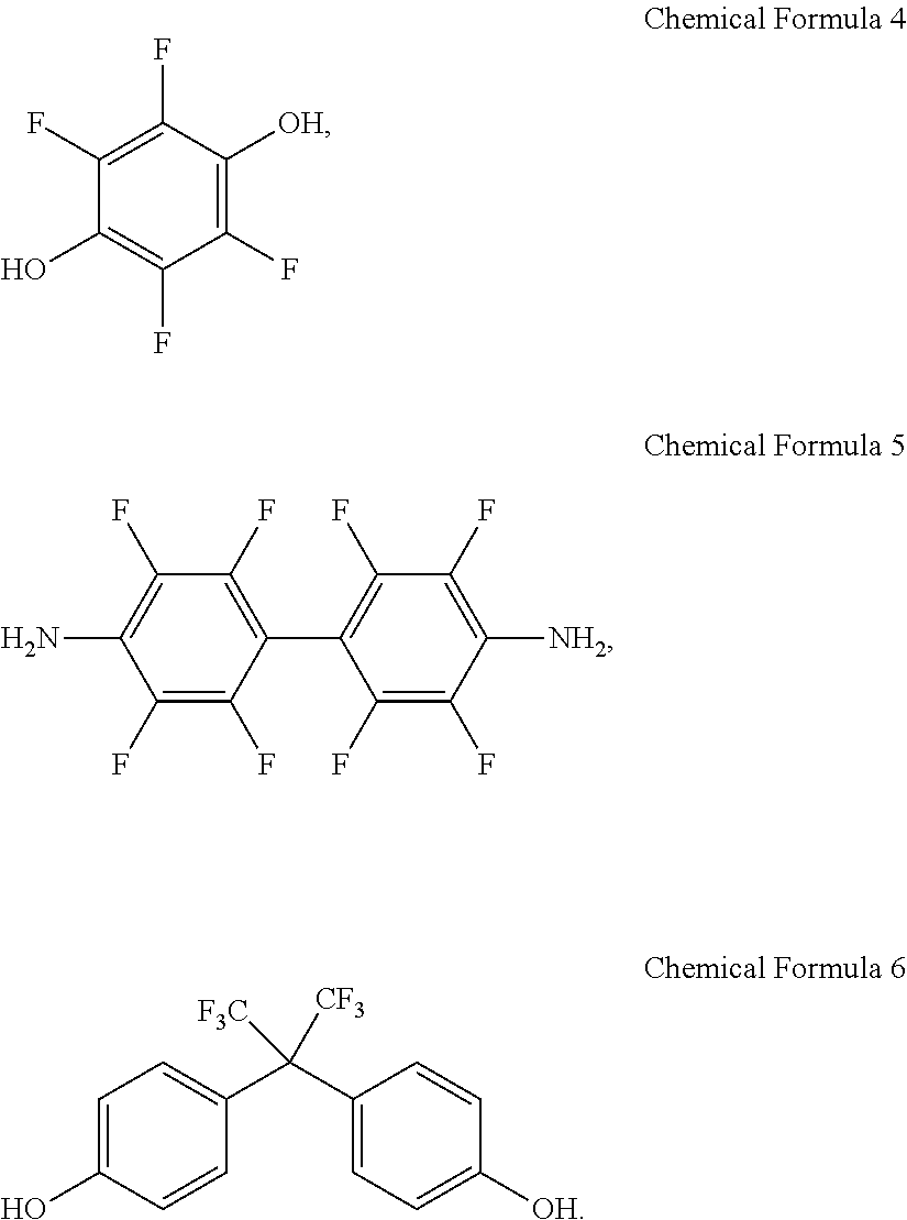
C1(F)=C(F)C([OH])=C(F)C(F)=C1O.C1(F)=C(N)C(F)=C(F)C(C2=C(F)C(F)=C([NH2])C(F)=C2F)=C1F.C1=C(O)C=CC(C(C2=CC=C([OH])C=C2)([F3C])[CF3])=C1
